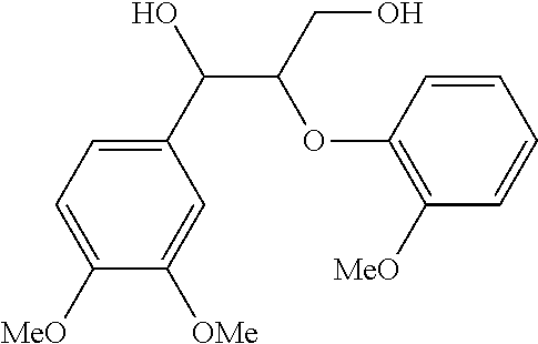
C1([MeO])=CC=C(C(C(CO)OC2=C([MeO])C=CC=C2)O)C=C1[OMe]
